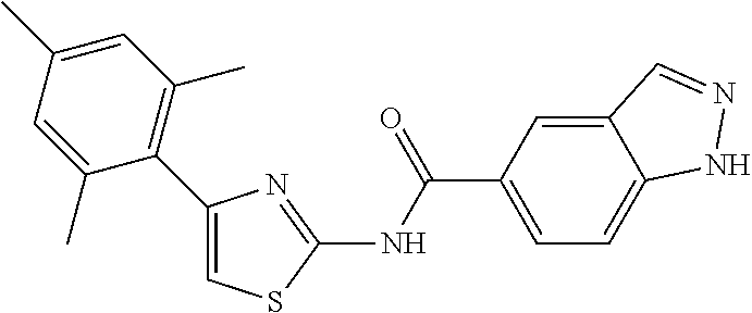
C1(C2=C(C)C=C(C)C=C2C)=CSC(NC(C2=CC=C3C(=C2)C=NN3)=O)=N1
